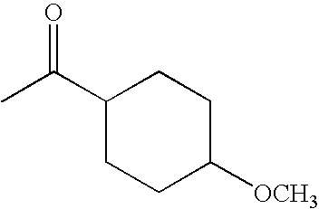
C1(C(C)=O)CCC([OCH3])CC1
